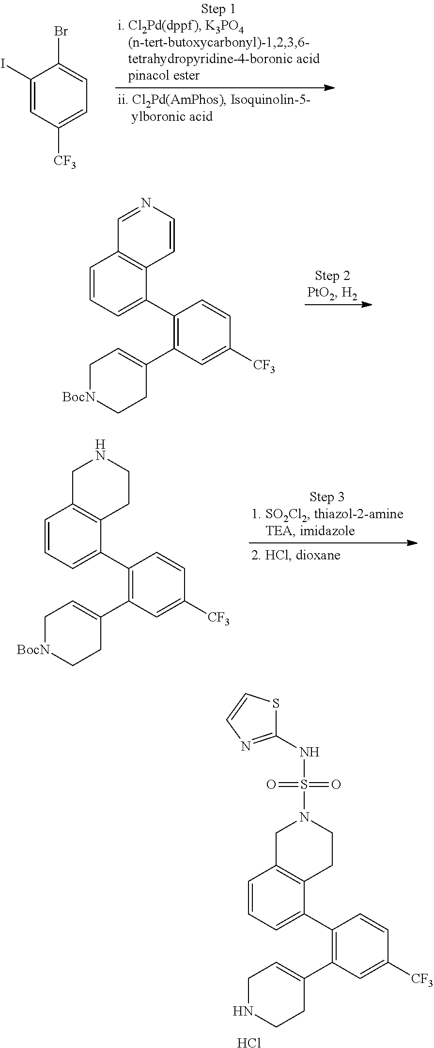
C1(I)=CC([CF3])=CC=C1Br.C1(C2=CC=CC3=C2C=CN=C3)=C(C2=CC[BocN]CC2)C=C([CF3])C=C1.C1(C2=CC=CC3=C2CCNC3)=C(C2=CC[BocN]CC2)C=C([CF3])C=C1.C1=CC=C(C2=C(C3=CCNCC3)C=C([CF3])C=C2)C2=C1CN(S(=O)(=O)NC1=NC=CS1)CC2.Cl
